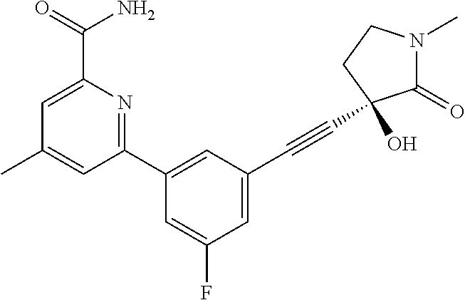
C1(C)=CC(C2=CC(C#CC3(O)C(=O)N(C)CC3)=CC(F)=C2)=NC(C(N)=O)=C1
